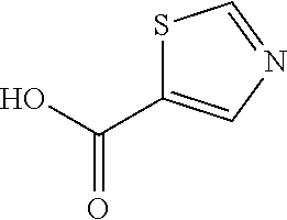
OC(=O)C1=CN=CS1
